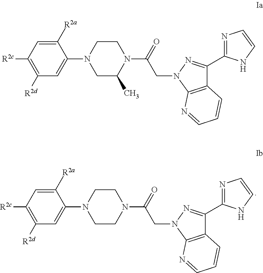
C1([R2d])=C([R2c])C=C([R2a])C(N2CC(C)N(C(=O)CN3C4=C(C(C5=NC=CN5)=N3)C=CC=N4)CC2)=C1.C1([R2d])=C([R2c])C=C([R2a])C(N2CCN(C(=O)CN3C4=C(C(C5=NC=CN5)=N3)C=CC=N4)CC2)=C1
